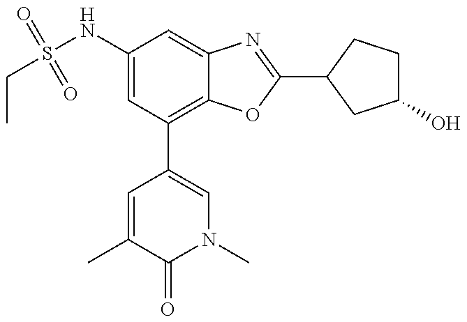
CCS(NC1=CC(C2=CN(C)C(=O)C(C)=C2)=C2C(=C1)N=C(C1CCC(O)C1)O2)(=O)=O
